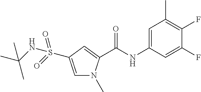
C(NC1=CC(C)=C(F)C(F)=C1)(=O)C1=CC(S(=O)(NC(C)(C)C)=O)=CN1C
